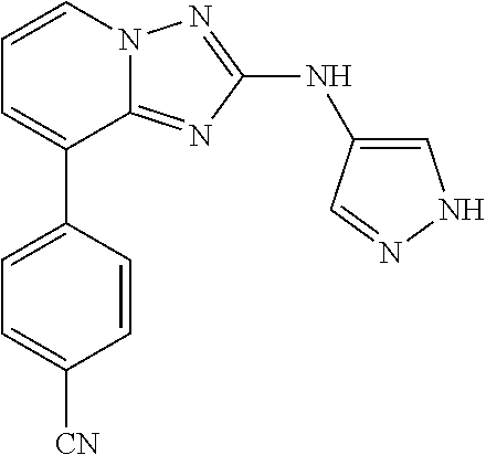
C1=C(C2=CC=CN3C2=NC(NC2=CNN=C2)=N3)C=CC([CN])=C1
